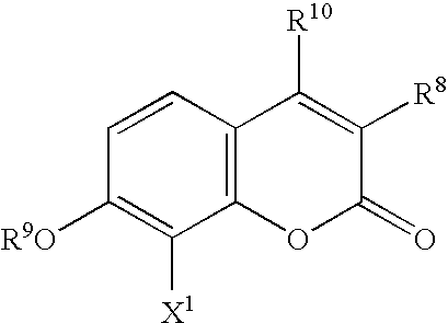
C1=CC2=C(C([X1])=C1[R9O])OC(=O)C([R8])=C2[R10]
